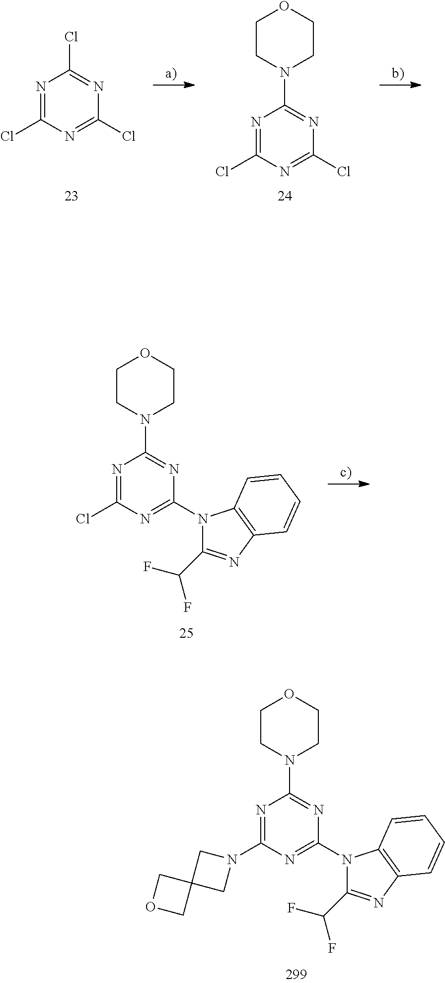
C1(Cl)=NC(Cl)=NC(Cl)=N1.C1(N2CCOCC2)=NC(Cl)=NC(Cl)=N1.C1(N2CCOCC2)=NC(N2C(C(F)F)=NC3=C2C=CC=C3)=NC(Cl)=N1.C1(N2CCOCC2)=NC(N2C(C(F)F)=NC3=C2C=CC=C3)=NC(N2CC3(C2)COC3)=N1
